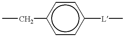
CCc1ccc([L]C)cc1
